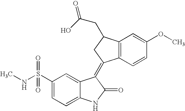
C12=C(C(=C3C4=CC(S(=O)(=O)NC)=CC=C4NC3=O)CC1CC(=O)O)C=CC(OC)=C2
